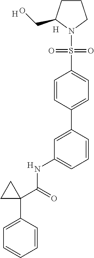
C1=C(C2(C(NC3=CC=CC(C4=CC=C(S(=O)(=O)N5CCCC5CO)C=C4)=C3)=O)CC2)C=CC=C1.[H].[H].[H]
